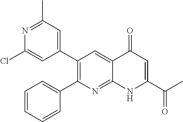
N1=C(C)C=C(C2=C(C3=CC=CC=C3)N=C3C(=C2)C(=O)C=C(C(C)=O)N3)C=C1Cl
